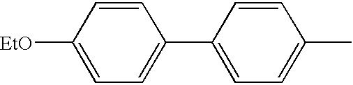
C1=C([EtO])C=CC(C2=CC=C(C)C=C2)=C1
